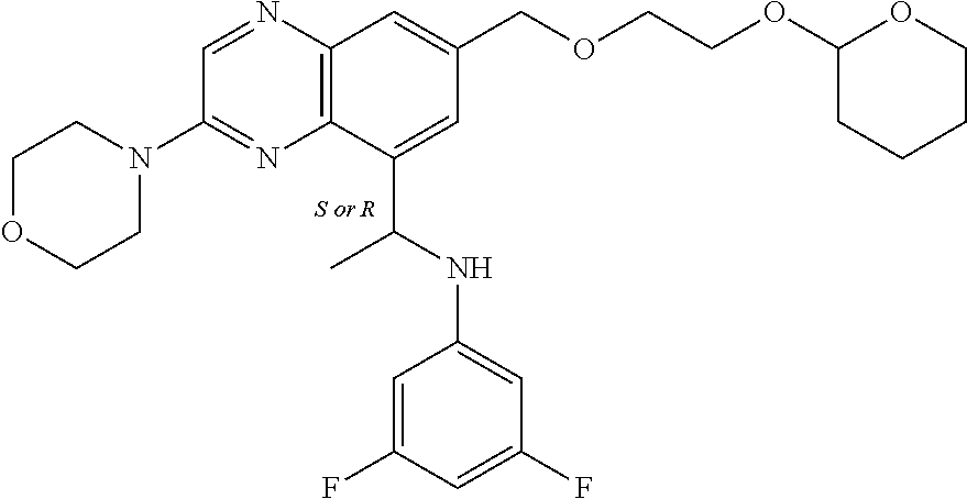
C1OCCN(C2=NC3=C(N=C2)C=C(COCCOC2CCCCO2)C=C3C(NC2=CC(F)=CC(F)=C2)C)C1
